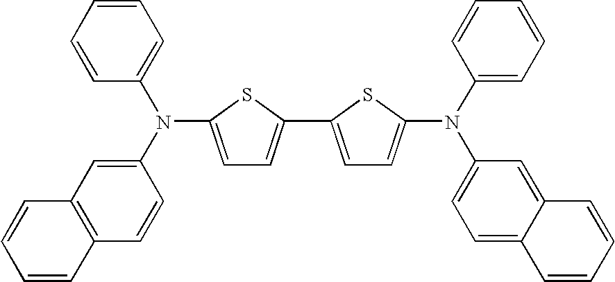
C1=C(N(C2=CC3=C(C=C2)C=CC=C3)C2=CC=CC=C2)SC(C2=CC=C(N(C3=CC=CC=C3)C3=CC=C4C(=C3)C=CC=C4)S2)=C1
